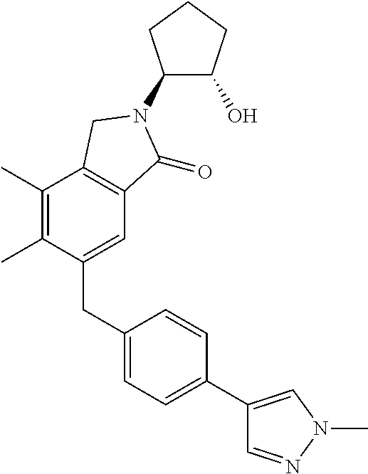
C1(CC2=CC=C(C3=CN(C)N=C3)C=C2)=CC2=C(C(C)=C1C)CN(C1C(O)CCC1)C2=O
